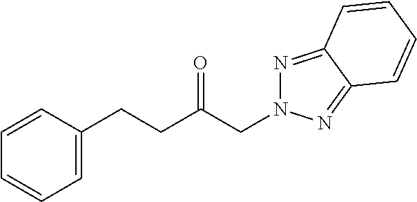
C1=C(CCC(CN2N=C3C(=N2)C=CC=C3)=O)C=CC=C1
